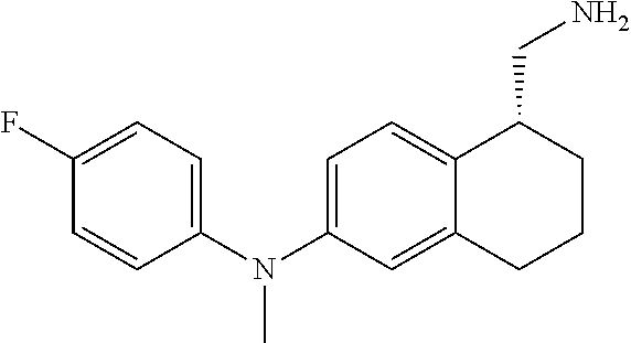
C1=C(N(C2=CC=C(F)C=C2)C)C=C2C(=C1)C(CN)CCC2
